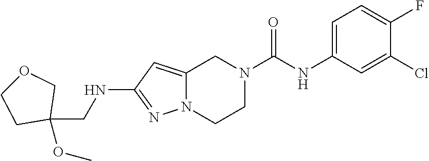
C12=CC(NCC3(OC)COCC3)=NN1CCN(C(NC1=CC=C(F)C(Cl)=C1)=O)C2
